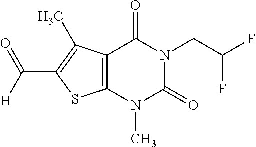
C12=C(N(C)C(=O)N(CC(F)F)C1=O)SC(C([H])=O)=C2C
